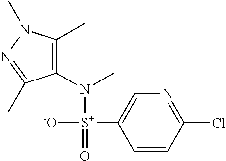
C1(N([S+]([-O])(=O)C2=CN=C(Cl)C=C2)C)=C(C)N(C)N=C1C
